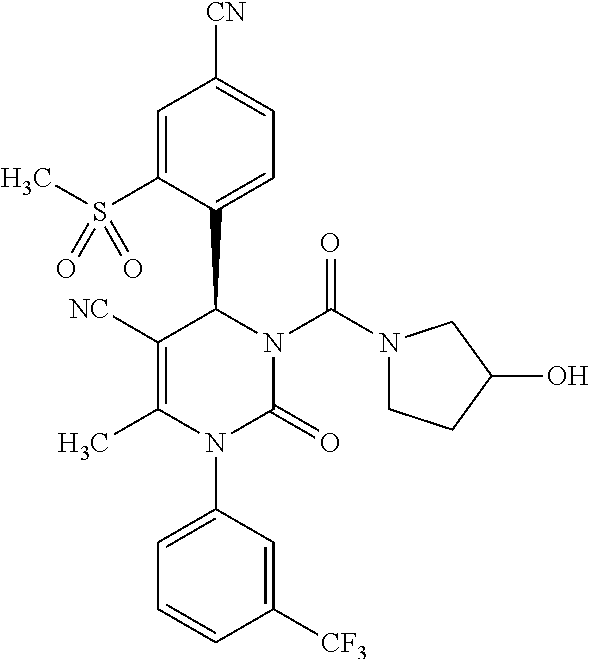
C1=C(S(C)(=O)=O)C(C2C([NC])=C(C)N(C3=CC=CC([CF3])=C3)C(=O)N2C(N2CCC(O)C2)=O)=CC=C1[CN]
